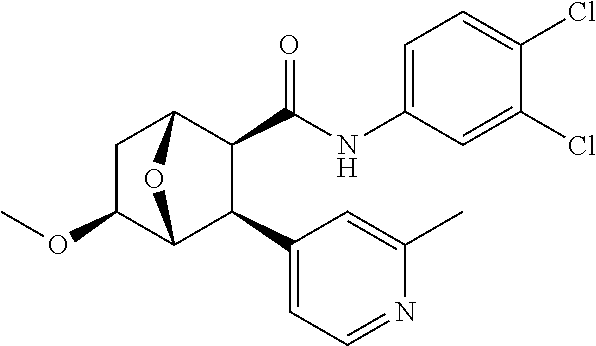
C1(Cl)=CC(NC(C2C(C3=CC=NC(C)=C3)C3OC2CC3OC)=O)=CC=C1Cl
